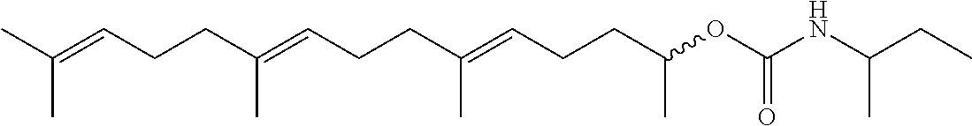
CC(=CCCC(=CCCC(=CCCC(OC(NC(C)CC)=O)C)C)C)C
